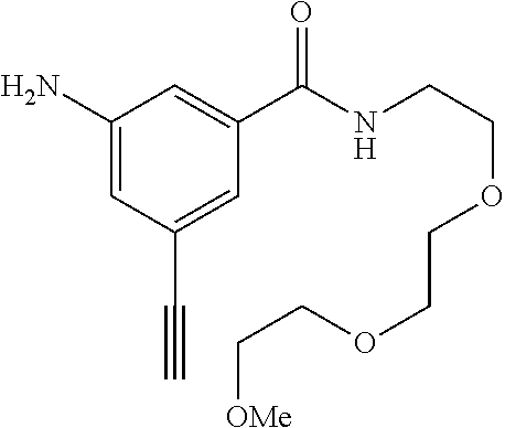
C1(N)=CC(C#C)=CC(C(NCCOCCOCC[OMe])=O)=C1
